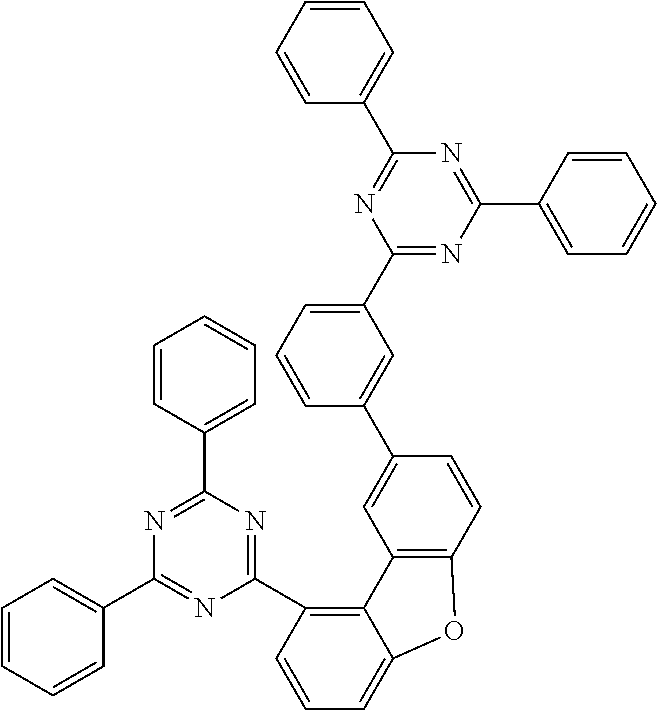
C1(C2=C3C(=CC=C2)OC2=C3C=C(C3=CC(C4=NC(C5=CC=CC=C5)=NC(C5=CC=CC=C5)=N4)=CC=C3)C=C2)=NC(C2=CC=CC=C2)=NC(C2=CC=CC=C2)=N1
